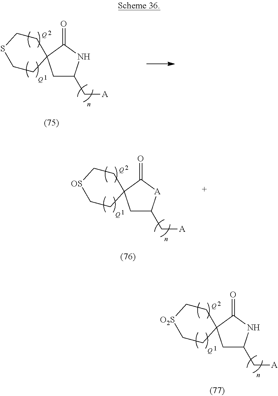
C1C(C[A])NC(=O)C12CCSCC2.[Q].[Q].C1C(C[A])NC(=O)C12CC[O2S]CC2.[Q].[Q].C1C(C[A])[A]C(=O)C12CC[OS]CC2.[Q].[Q]
